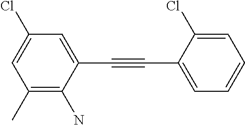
C1(C)=C(N)C(C#CC2=CC=CC=C2Cl)=CC(Cl)=C1
